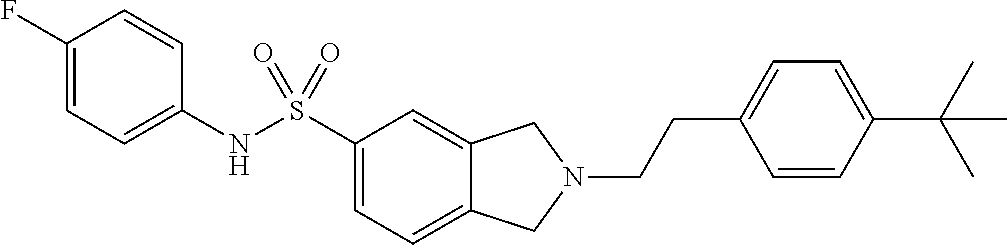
C1(F)=CC=C(NS(C2=CC=C3C(=C2)CN(CCC2=CC=C(C(C)(C)C)C=C2)C3)(=O)=O)C=C1
